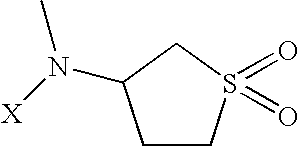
C1CS(=O)(=O)CC1N([X])C
